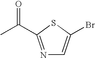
N1=C(C(C)=O)SC(Br)=C1
